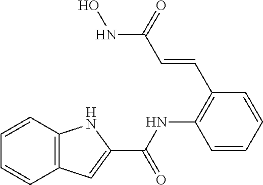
C1=CC=CC(C=CC(NO)=O)=C1NC(C1=CC2=C(N1)C=CC=C2)=O
